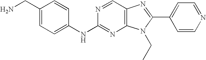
C1(CN)=CC=C(NC2=NC3=C(C=N2)N=C(C2=CC=NC=C2)N3CC)C=C1
